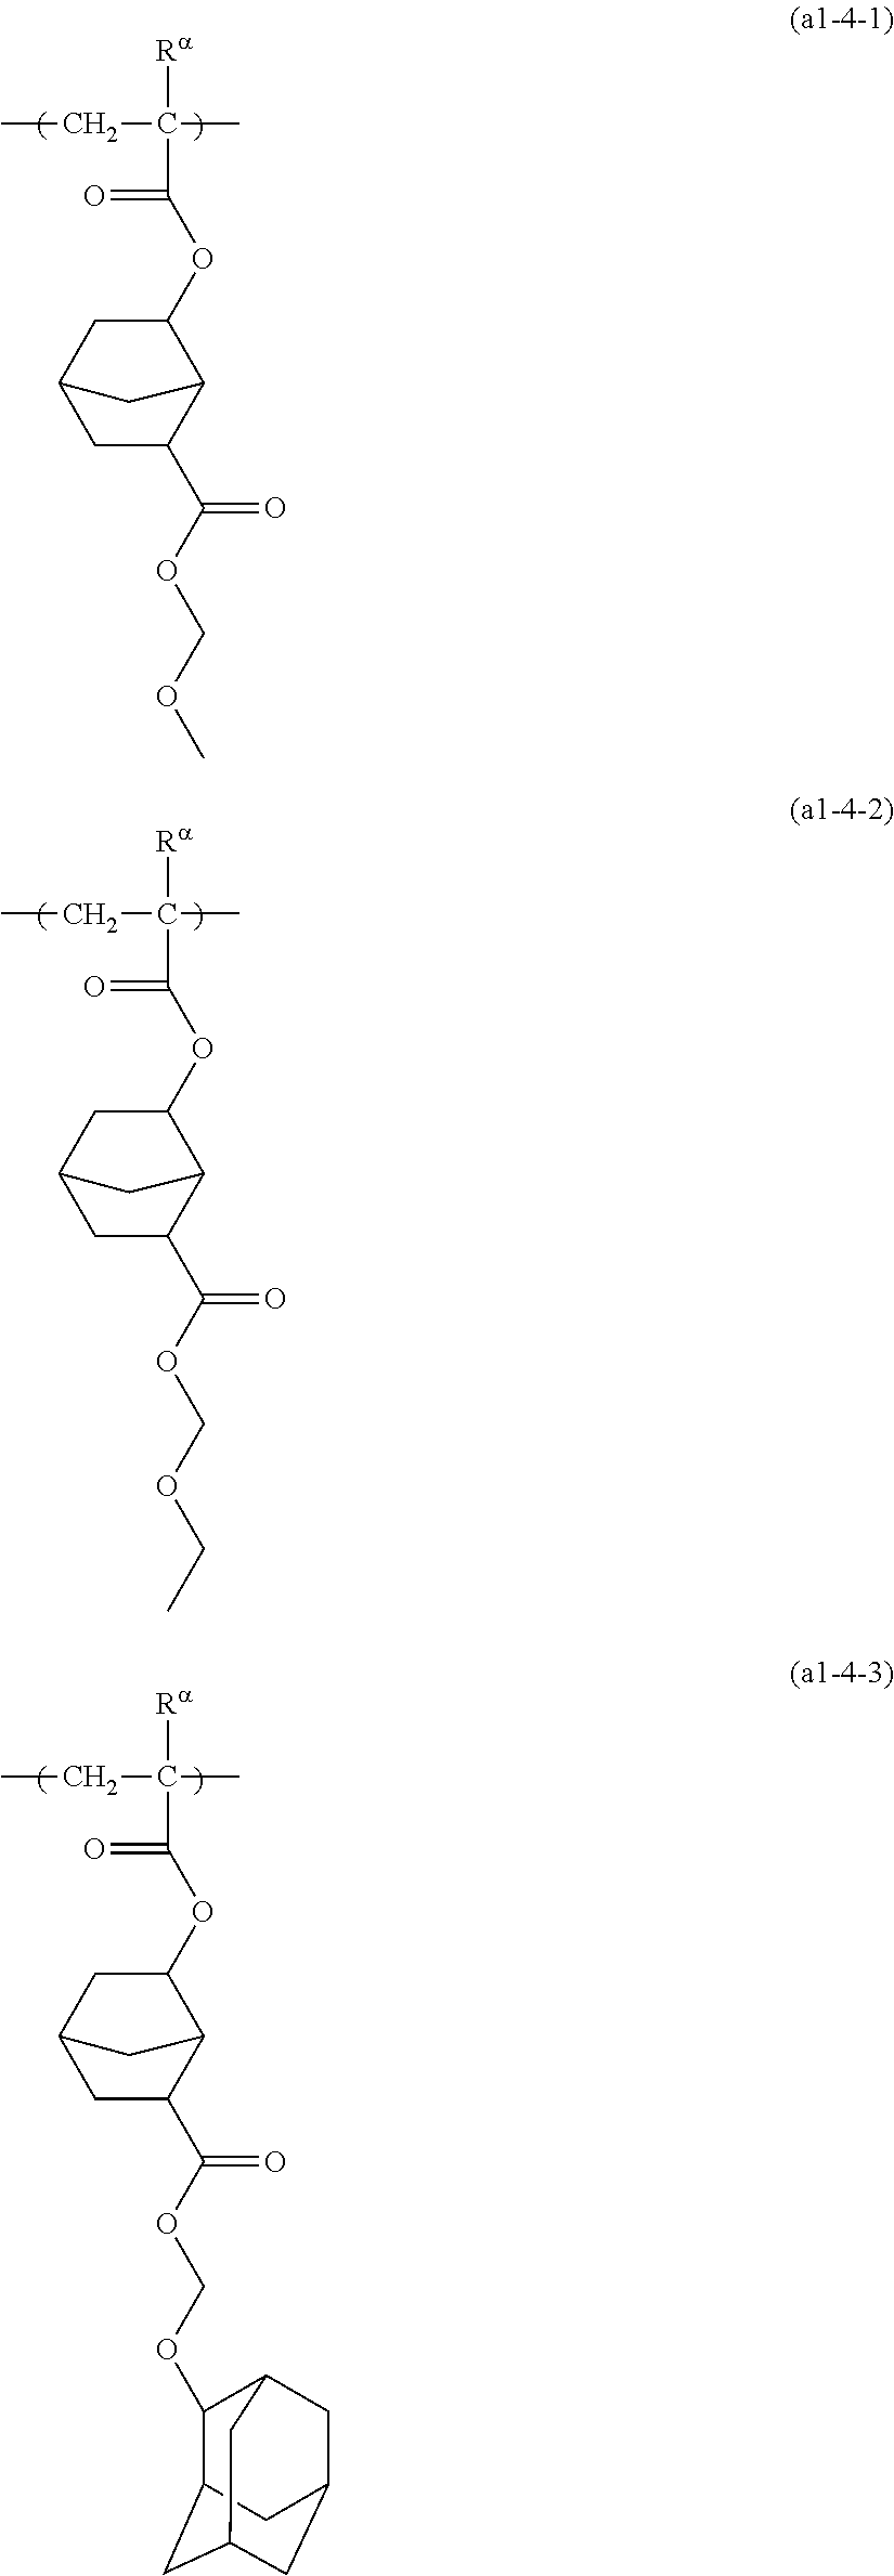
CCC(C)([Ra])C(=O)OC1C2C(C(OCOC)=O)CC(C1)C2.CCC(C)([Ra])C(=O)OC1C2C(C(OCOCC)=O)CC(C1)C2.CCC(C)([Ra])C(=O)OC1C2C(C(OCOC3C4CC5CC(CC3C5)C4)=O)CC(C1)C2
